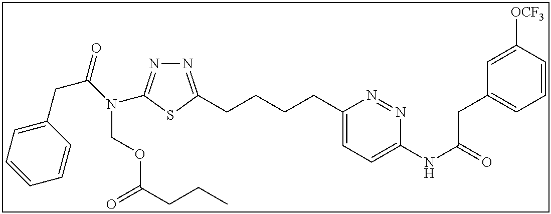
N1=C(CCCCC2=CC=C(NC(=O)CC3=CC=CC([OCF3])=C3)N=N2)SC(N(C(=O)CC2=CC=CC=C2)COC(CCC)=O)=N1
